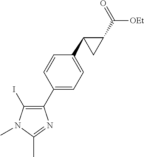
C1(C2=CC=C(C3C(C([OEt])=O)C3)C=C2)=C(I)N(C)C(C)=N1
